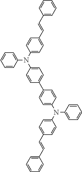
C1(C=CC2=CC=C(N(C3=CC=C(C4=CC=C(N(C5=CC=C(C=CC6=CC=CC=C6)C=C5)C5=CC=CC=C5)C=C4)C=C3)C3=CC=CC=C3)C=C2)=CC=CC=C1
